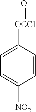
C1=CC([OCCl]=O)=CC=C1[NO2]
